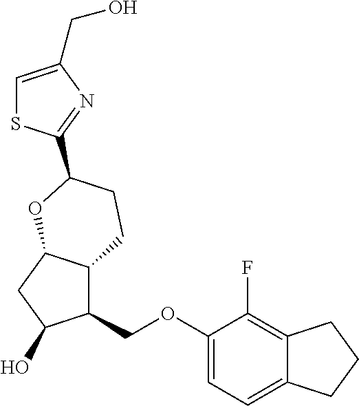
C1(COC2=CC=C3C(=C2F)CCC3)C2C(CC1O)OC(C1=NC(CO)=CS1)CC2
